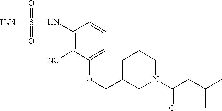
C1(NS(N)(=O)=O)=C([NC])C(OCC2CN(C(CC(C)C)=O)CCC2)=CC=C1
